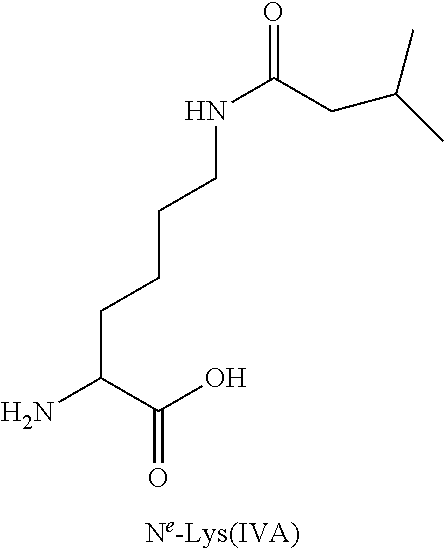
N(C(CC(C)C)=O)CCCCC(N)C(O)=O
